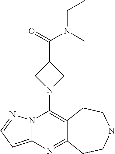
N12C(=CC=N1)N=C1C(=C2N2CC(C(=O)N(C)CC)C2)CCNCC1
